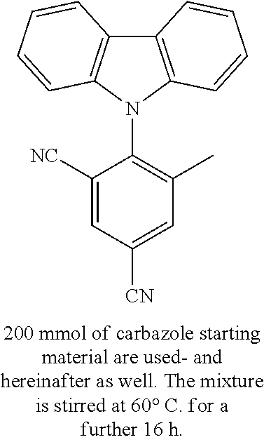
C12=C(N(C3=C(C)C=C([CN])C=C3[NC])C3=C1C=CC=C3)C=CC=C2
